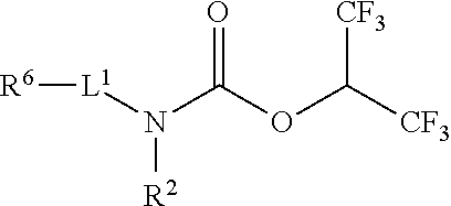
N(C(=O)OC([CF3])[CF3])([R2])[L1][R6]
